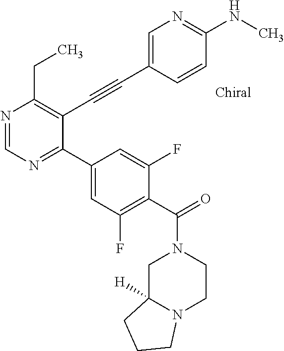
N1=CN=C(C2=CC(F)=C(C(N3CC4([H])N(CC3)CCC4)=O)C(F)=C2)C(C#CC2=CN=C(NC)C=C2)=C1CC
